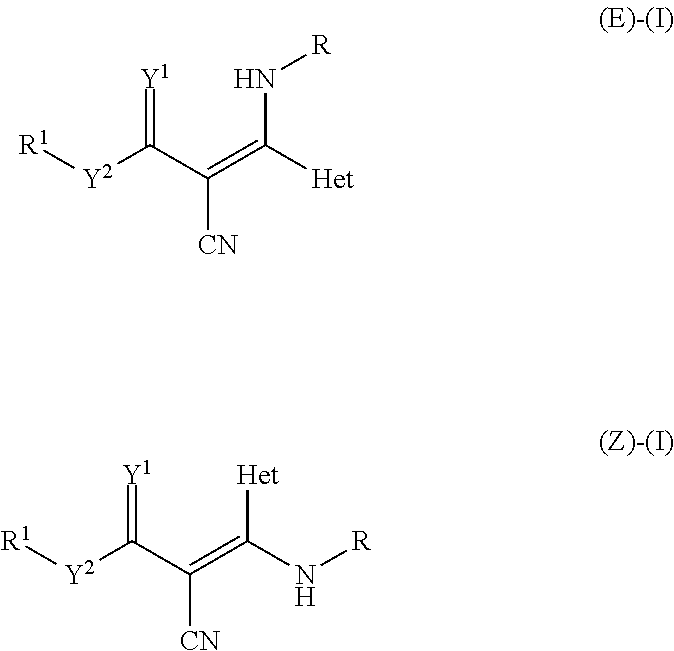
[R1][Y2]C(C(=C([Het])N[R])[CN])=[Y1].[R1][Y2]C(C(=C(N[R])[Het])[CN])=[Y1]
